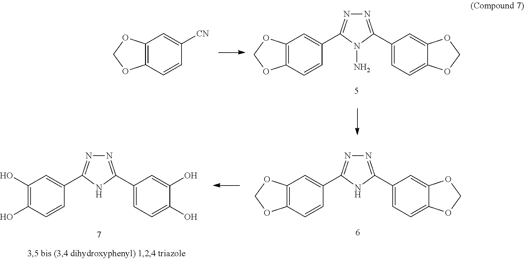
C12=C(C=CC([CN])=C1)OCO2.C12=C(C=CC(C3=NN=C(C4=CC=C5C(=C4)OCO5)N3N)=C1)OCO2.C1(O)=C(O)C=CC(C2=NN=C(C3=CC=C(O)C(O)=C3)N2)=C1.C12=C(C=CC(C3=NN=C(C4=CC=C5C(=C4)OCO5)N3)=C1)OCO2
